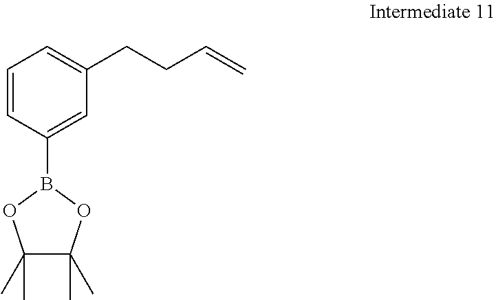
C1=CC(B2OC(C)(C)C(C)(C)O2)=CC(CCC=C)=C1
